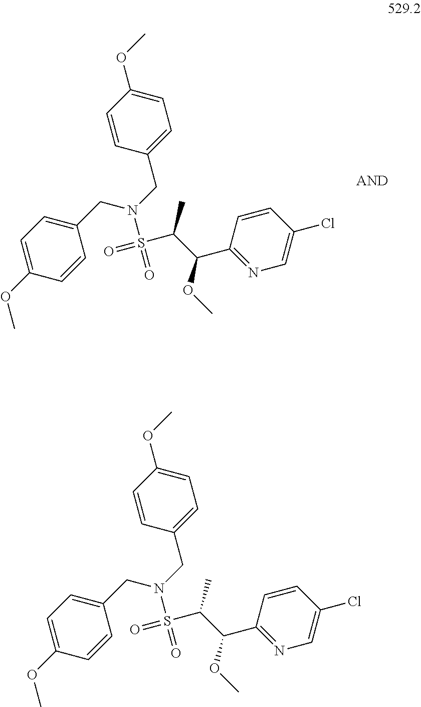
C1(CN(CC2=CC=C(OC)C=C2)S(=O)(C(C(C2=NC=C(Cl)C=C2)OC)C)=O)=CC=C(OC)C=C1.C1(CN(CC2=CC=C(OC)C=C2)S(=O)(C(C(C2=NC=C(Cl)C=C2)OC)C)=O)=CC=C(OC)C=C1
